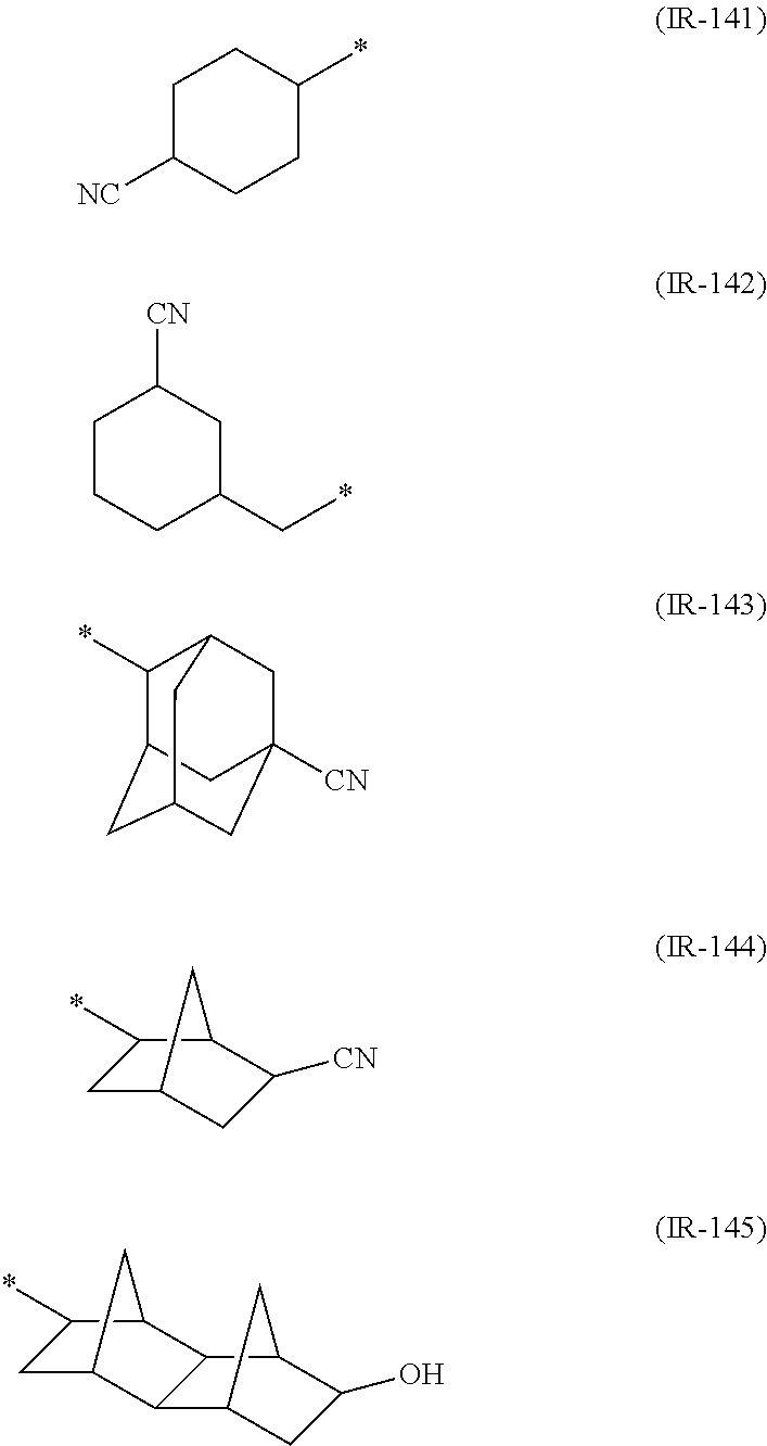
C1C([NC])CCC(*)C1.C1CCC(C*)CC1[CN].C1(*)C2CC3CC([CN])(CC1C3)C2.C1C2CC([CN])C(C1*)C2.C1C2CC(C1*)C1C2C2CC(O)C1C2
